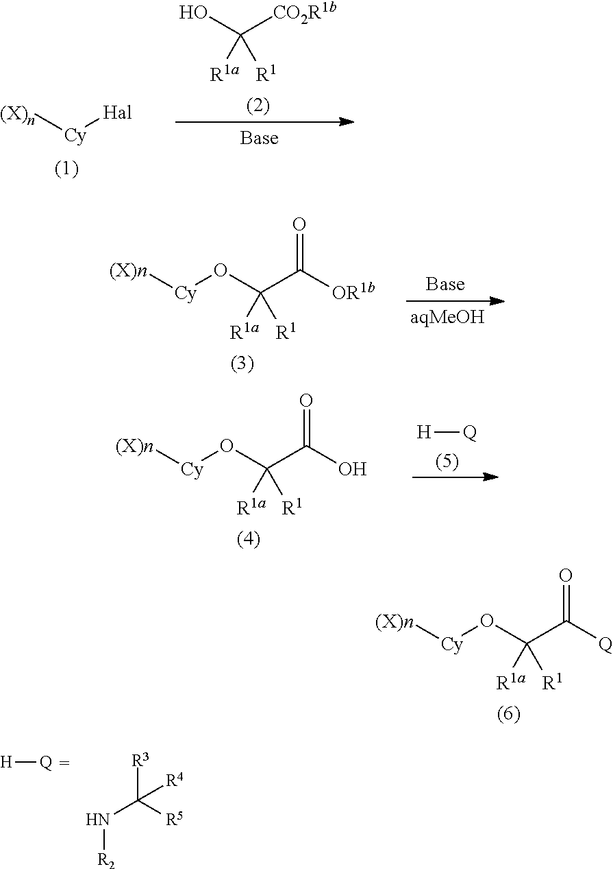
O(C(C([Q])=O)([R1a])[R1])[Cy][(X)n].[(X)n][Cy][Hal].OC([CO2R1b])([R1a])[R1].O(C(C([OR1b])=O)([R1a])[R1])[Cy][(X)n].O(C(C(O)=O)([R1a])[R1])[Cy][(X)n].[H][Q].[H][Q].[R2]NC([R3])([R5])[R4]
